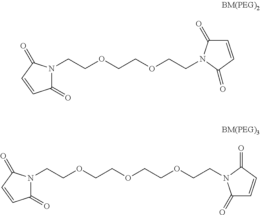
C1(=O)N(CCOCCOCCOCCN2C(=O)C=CC2=O)C(=O)C=C1.C1=CC(=O)N(CCOCCOCCN2C(=O)C=CC2=O)C1=O
